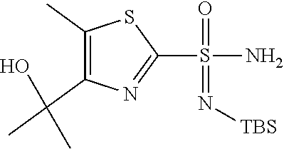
S(=O)(C1=NC(C(C)(C)O)=C(C)S1)(=N[TBS])N
